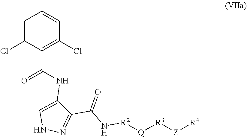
C1=C(Cl)C(C(=O)NC2=CNN=C2C(=O)N[R2][Q][R3][Z][R4])=C(Cl)C=C1
